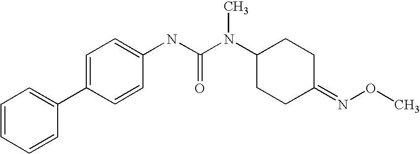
C1=CC=CC(C2=CC=C(NC(N(C3CCC(=NOC)CC3)C)=O)C=C2)=C1
